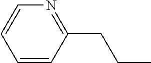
C1=CC(CCC)=NC=C1
